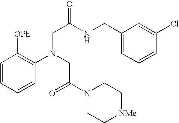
C1=CC=CC(N(CC(=O)N2CC[NMe]CC2)CC(NCC2=CC=CC(Cl)=C2)=O)=C1[OPh]
